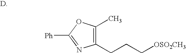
C1(CCC[OSO2CH3])=C(C)OC([Ph])=N1
